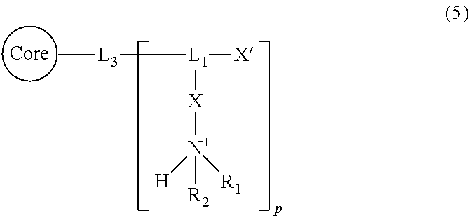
[Core].[X]([N+]([R2])([H])[R1])[L1]([L3]C)[X]
